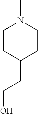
CN1CCC(CCO)CC1
